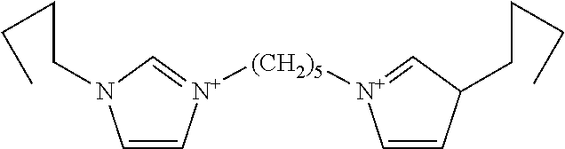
C1=C[N+]([(CH2)5][N+]2=CC(CCCC)C=C2)=CN1CCCC
